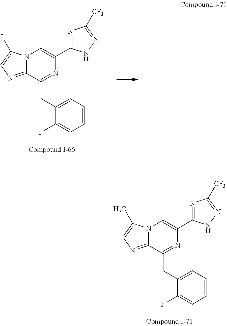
C1=CC=C(CC2=NC(C3=NC([CF3])=NN3)=CN3C2=NC=C3I)C(F)=C1.C1=CC=C(CC2=NC(C3=NC([CF3])=NN3)=CN3C2=NC=C3C)C(F)=C1
